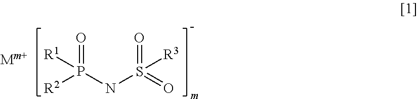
O=P(NS(=O)(=O)[R3])([R1])[R2]
